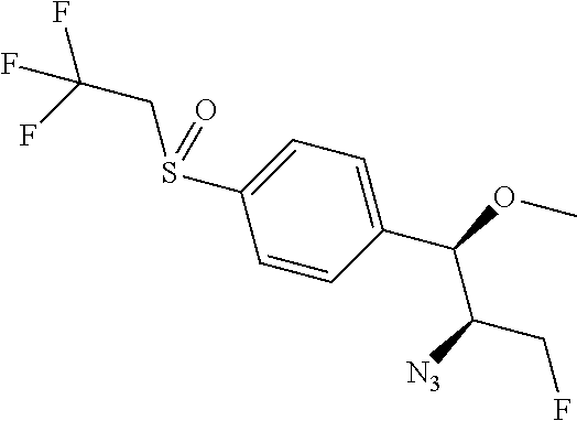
S(C1=CC=C(C(OC)C([N3])CF)C=C1)(CC(F)(F)F)=O
